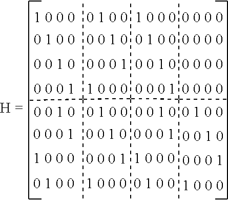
CC(C)(C)C(C)(C)C(C)(C)C
